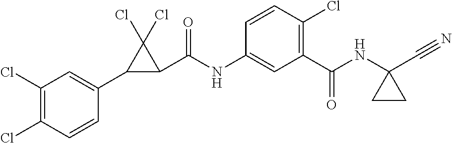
C1(Cl)=C(Cl)C=CC(C2C(C(NC3=CC(C(NC4(C#N)CC4)=O)=C(Cl)C=C3)=O)C2(Cl)Cl)=C1
